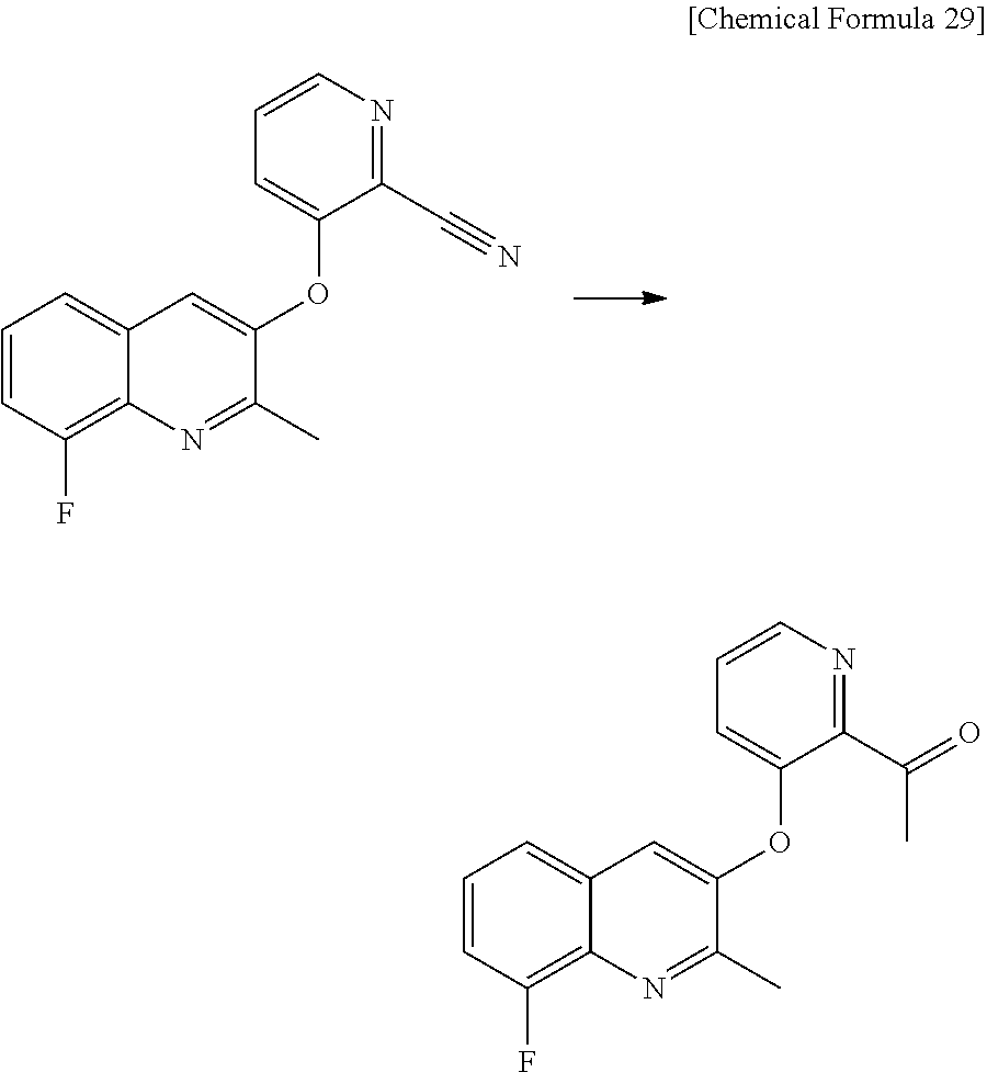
C1=CC(F)=C2C(=C1)C=C(OC1=CC=CN=C1C#N)C(C)=N2.C1=CC(F)=C2C(=C1)C=C(OC1=CC=CN=C1C(C)=O)C(C)=N2
